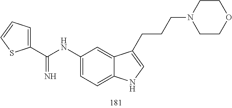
C1(NC(=N)C2=CC=CS2)=CC=C2C(=C1)C(CCCN1CCOCC1)=CN2
